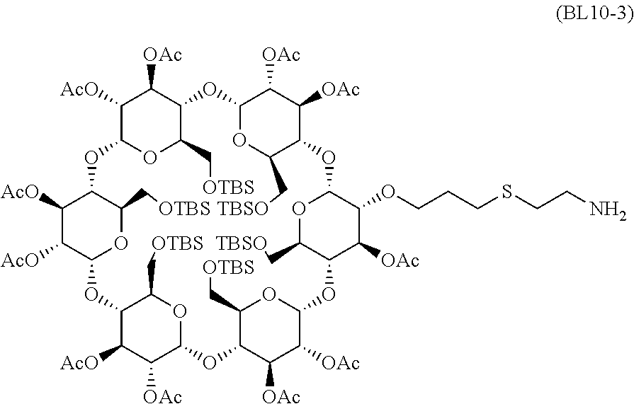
C1([AcO])C2OC(C[OTBS])C(C1[OAc])OC1OC(C[TBSO])C(C([OAc])C1[OAc])OC1C(OCCCSCCN)C([OAc])C(OC3C([OAc])C([OAc])C(OC4C([OAc])C([AcO])C(OC5C([AcO])C([AcO])C(O2)C(C[OTBS])O5)C(C[OTBS])O4)C(C[OTBS])O3)C(C[TBSO])O1
